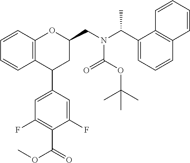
C12=C(C=CC=C1)OC(CN(C(C1=CC=CC3=C1C=CC=C3)C)C(OC(C)(C)C)=O)CC2C1=CC(F)=C(C(OC)=O)C(F)=C1
